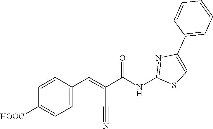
C1=CC=C(C2=CSC(NC(C(=CC3=CC=C([HOOC])C=C3)C#N)=O)=N2)C=C1
